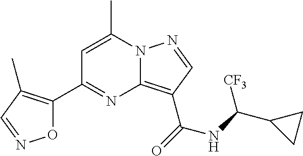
C1=C(C)N2C(=C(C(=O)NC(C3CC3)[CF3])C=N2)N=C1C1=C(C)C=NO1
